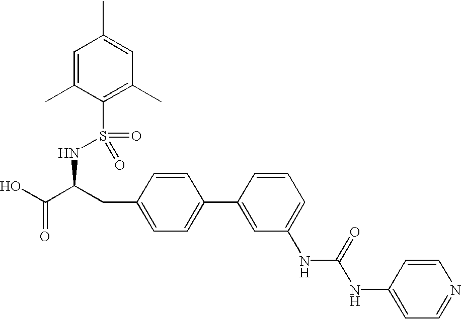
OC(C(CC1=CC=C(C2=CC(NC(NC3=CC=NC=C3)=O)=CC=C2)C=C1)NS(=O)(=O)C1=C(C)C=C(C)C=C1C)=O
